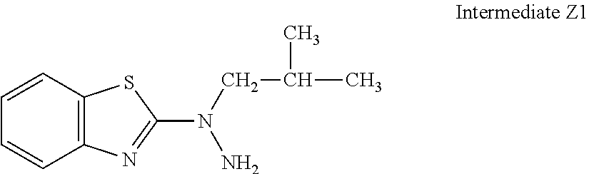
C1=CC2=C(C=C1)N=C(N(CC(C)C)N)S2
